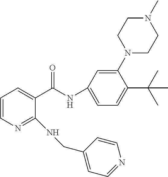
C1=CN=C(NCC2=CC=NC=C2)C(C(NC2=CC=C(C(C)(C)C)C(N3CCN(C)CC3)=C2)=O)=C1
